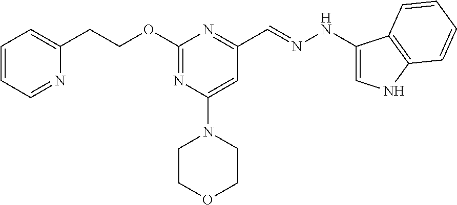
C1(CCOC2=NC(N3CCOCC3)=CC(C=NNC3=CNC4=C3C=CC=C4)=N2)=CC=CC=N1
